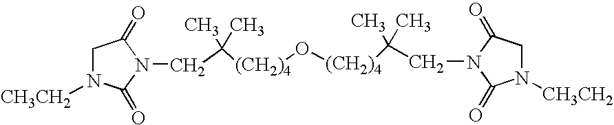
C([(CH2)4]O[(CH2)4]C(C)(C)CN1C(=O)CN([CH3CH2])C1=O)(C)(C)CN1C(=O)CN([CH3CH2])C1=O
